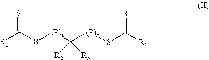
C(S[(P)y]C([(P)z]SC([R1])=S)([R2])[R3])([R1])=S
